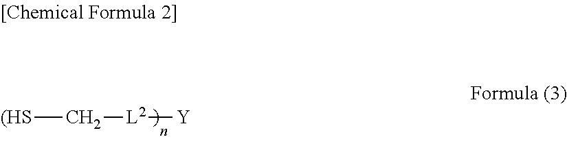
[(HS]C[L2][Y]
